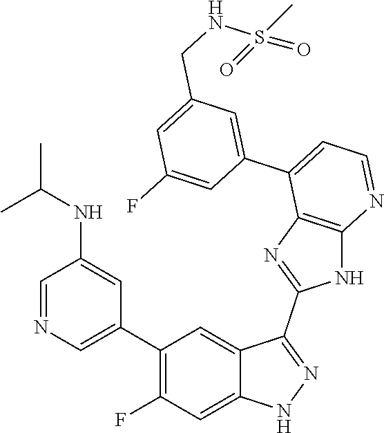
C1=NC=C(C2=C(F)C=C3C(=C2)C(C2=NC4=C(N2)N=CC=C4C2=CC(CNS(=O)(C)=O)=CC(F)=C2)=NN3)C=C1NC(C)C
